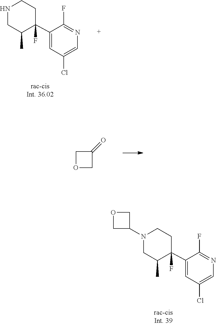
C1(C2(F)C(C)CNCC2)=CC(Cl)=CN=C1F.C1OCC1=O.C1(C2(F)C(C)CN(C3COC3)CC2)=CC(Cl)=CN=C1F
